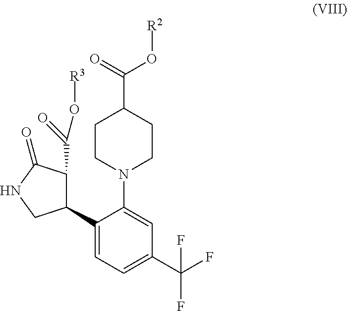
C1CN(C2=CC(C(F)(F)F)=CC=C2C2C(C(=O)O[R3])C(=O)NC2)CCC1C(O[R2])=O
